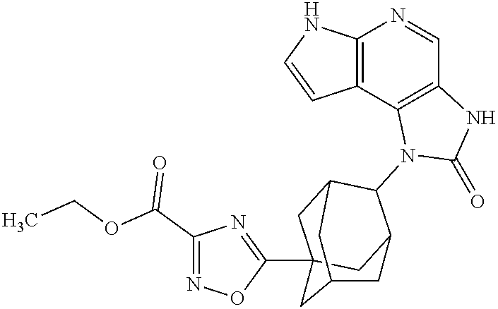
C12=C(C3=C(C=N1)NC(=O)N3C1C3CC4(C5=NC(C(OCC)=O)=NO5)CC1CC(C4)C3)C=CN2
